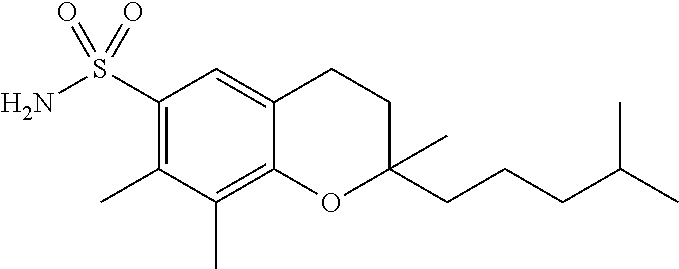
C1(S(N)(=O)=O)=C(C)C(C)=C2C(=C1)CCC(CCCC(C)C)(C)O2
